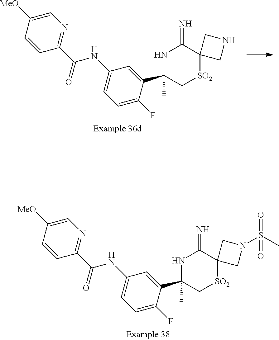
C1=CC(C(NC2=CC=C(F)C(C3(C)C[SO2]C4(C(=N)N3)CN(S(C)(=O)=O)C4)=C2)=O)=NC=C1[MeO].C1=CC(C(NC2=CC=C(F)C(C3(C)C[SO2]C4(C(=N)N3)CNC4)=C2)=O)=NC=C1[MeO]
